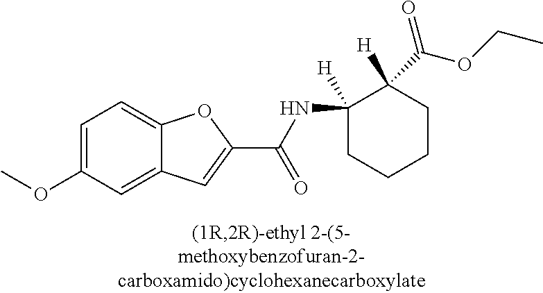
C1=C(OC)C=C2C(=C1)OC(C(NC1([H])CCCCC1(C(=O)OCC)[H])=O)=C2
